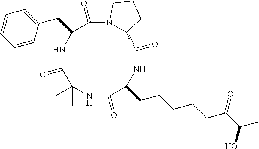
N1C(=O)C(CCCCCC(=O)C(C)O)NC(=O)C2N(C(=O)C(CC3=CC=CC=C3)NC(=O)C1(C)C)CCC2
